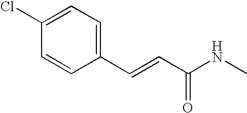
C1(C=CC(NC)=O)=CC=C(Cl)C=C1
